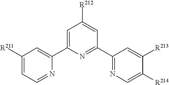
C1=C(C2=CC([R211])=CC=N2)N=C(C2=NC=C([R214])C([R213])=C2)C=C1[R212]
